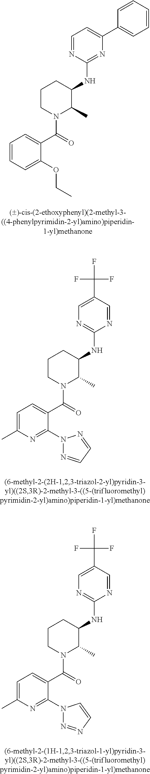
C1=CC=C(OCC)C(C(=O)N2C(C)C(NC3=NC(C4=CC=CC=C4)=CC=N3)CCC2)=C1.C1=C(C)N=C(N2N=CC=N2)C(C(=O)N2C(C)C(NC3=NC=C(C(F)(F)F)C=N3)CCC2)=C1.C1=C(C)N=C(N2N=NC=C2)C(C(=O)N2C(C)C(NC3=NC=C(C(F)(F)F)C=N3)CCC2)=C1
